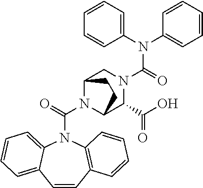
C1=CC2=C(N(C(=O)N3C4C(C(=O)O)N(C(N(C5=CC=CC=C5)C5=CC=CC=C5)=O)CC3CC4)C3=CC=CC=C13)C=CC=C2
